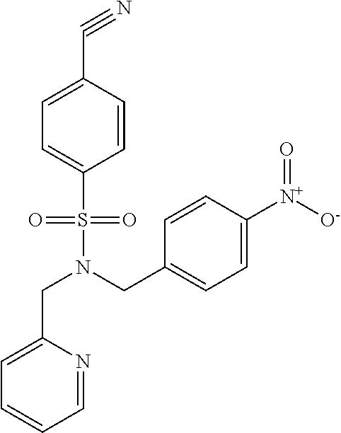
C(N(CC1=CC=C([N+]([O-])=O)C=C1)S(=O)(=O)C1=CC=C(C#N)C=C1)C1=CC=CC=N1
